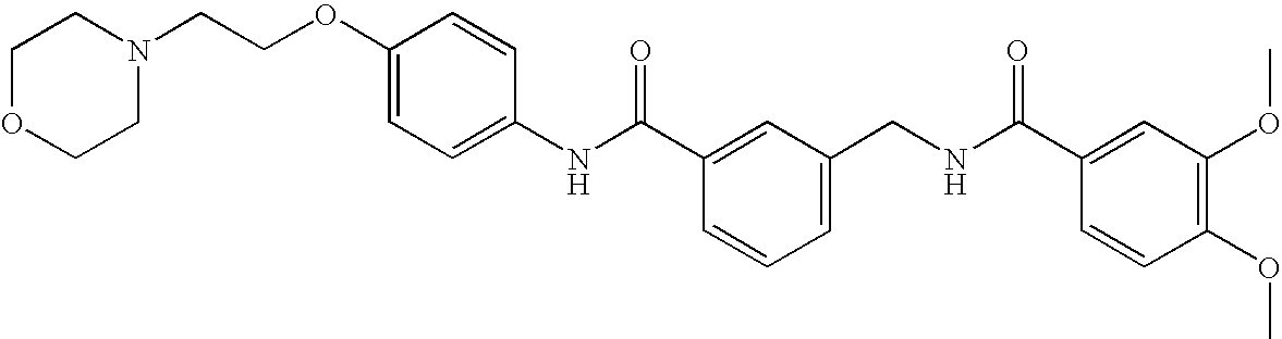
C1(NC(C2=CC(CNC(C3=CC(OC)=C(OC)C=C3)=O)=CC=C2)=O)=CC=C(OCCN2CCOCC2)C=C1
